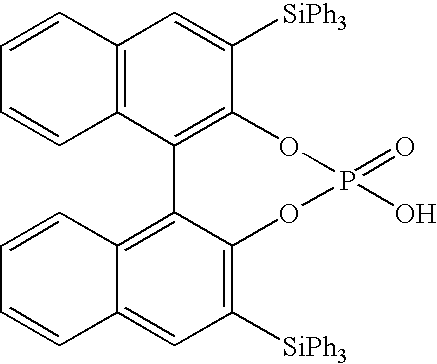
C12=C(C3=C(C([SiPh3])=C1)OP(=O)(O)OC1=C([SiPh3])C=C4C(=C31)C=CC=C4)C=CC=C2
